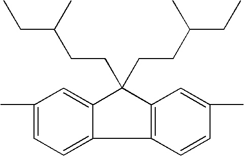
C1(C)=CC=C2C(=C1)C(CCC(CC)C)(CCC(CC)C)C1=C2C=CC(C)=C1
